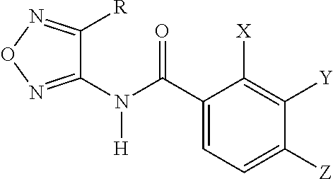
C1(C(N([H])C2=NON=C2[R])=O)=CC=C([Z])C([Y])=C1[X]
